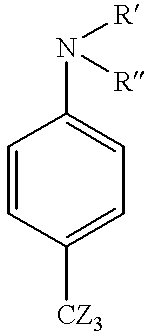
C1=CC([CZ3])=CC=C1N([R])[R]
